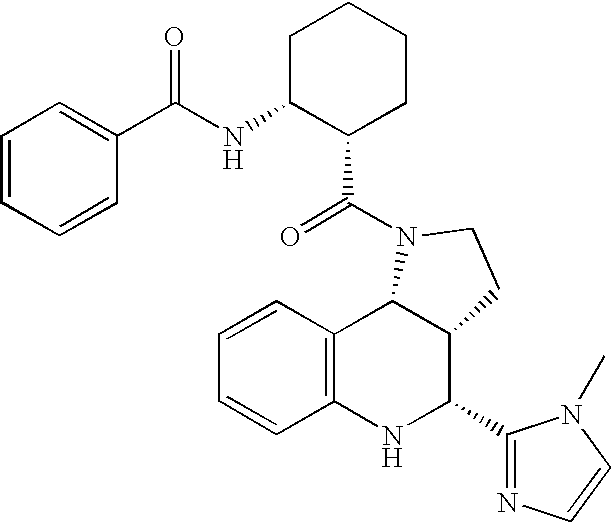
C1=CC2=C(C=C1)NC(C1=NC=CN1C)C1C2N(C(=O)C2CCCCC2NC(C2=CC=CC=C2)=O)CC1
